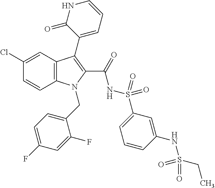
C1(Cl)=CC2=C(C=C1)N(CC1=CC=C(F)C=C1F)C(C(=O)NS(=O)(=O)C1=CC=CC(NS(CC)(=O)=O)=C1)=C2C1=CC=CNC1=O
